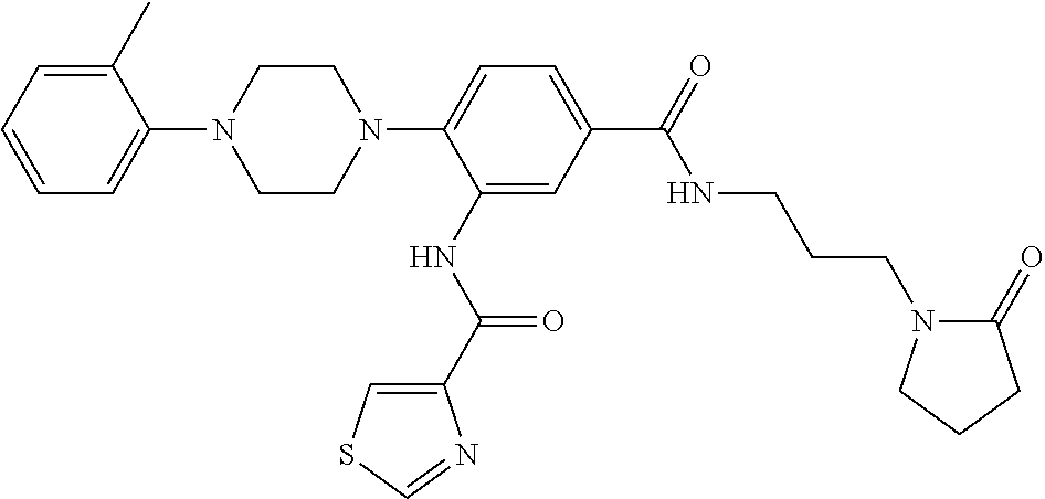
C1=C(C)C(N2CCN(C3=CC=C(C(NCCCN4C(=O)CCC4)=O)C=C3NC(=O)C3=CSC=N3)CC2)=CC=C1
